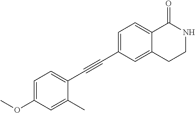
C1=C(OC)C=C(C)C(C#CC2=CC=C3C(=C2)CCNC3=O)=C1
